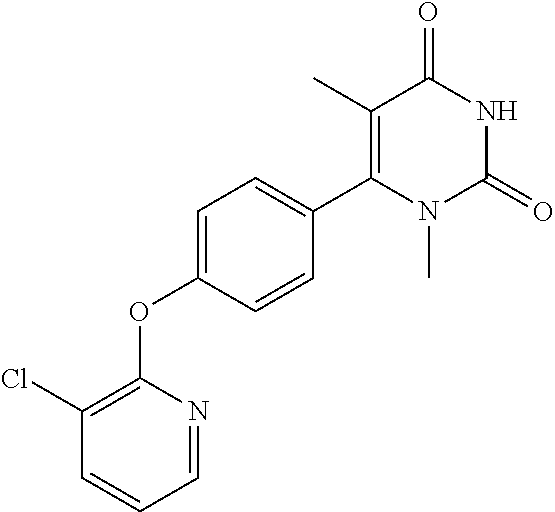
C1=NC(OC2=CC=C(C3=C(C)C(=O)NC(=O)N3C)C=C2)=C(Cl)C=C1
